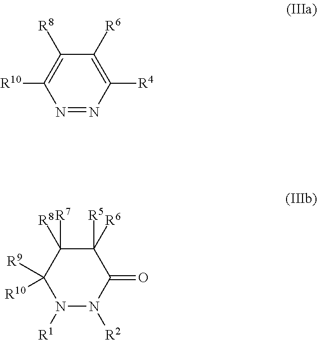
N1=NC([R4])=C([R6])C([R8])=C1[R10].N1([R1])N([R2])C(=O)C([R6])([R5])C([R8])([R7])C1([R10])[R9]
